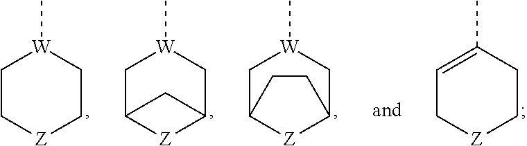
C1C[Z]CC[W]1C.C1C2[Z]C(C[W]1C)C2.C1C2[Z]C(C[W]1C)CC2.C1=C(C)CC[Z]C1
